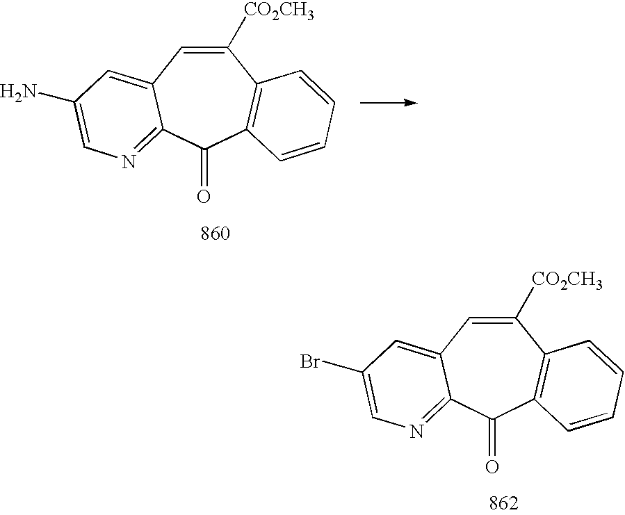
C1([CO2CH3])=CC2=CC(Br)=CN=C2C(=O)C2=C1C=CC=C2.C1([CO2CH3])=CC2=CC(N)=CN=C2C(=O)C2=C1C=CC=C2
